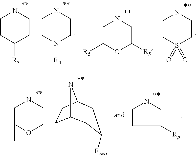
C1CS(=O)(=O)CCN1.C1C([R5])OC([R5])CN1.C1CN([R4])CCN1.C1CC([R3])CCN1.C12CCC(N1)CC([Raza])C2.C1CC([Rp])CN1.C1C2OC(CN1)CC2
